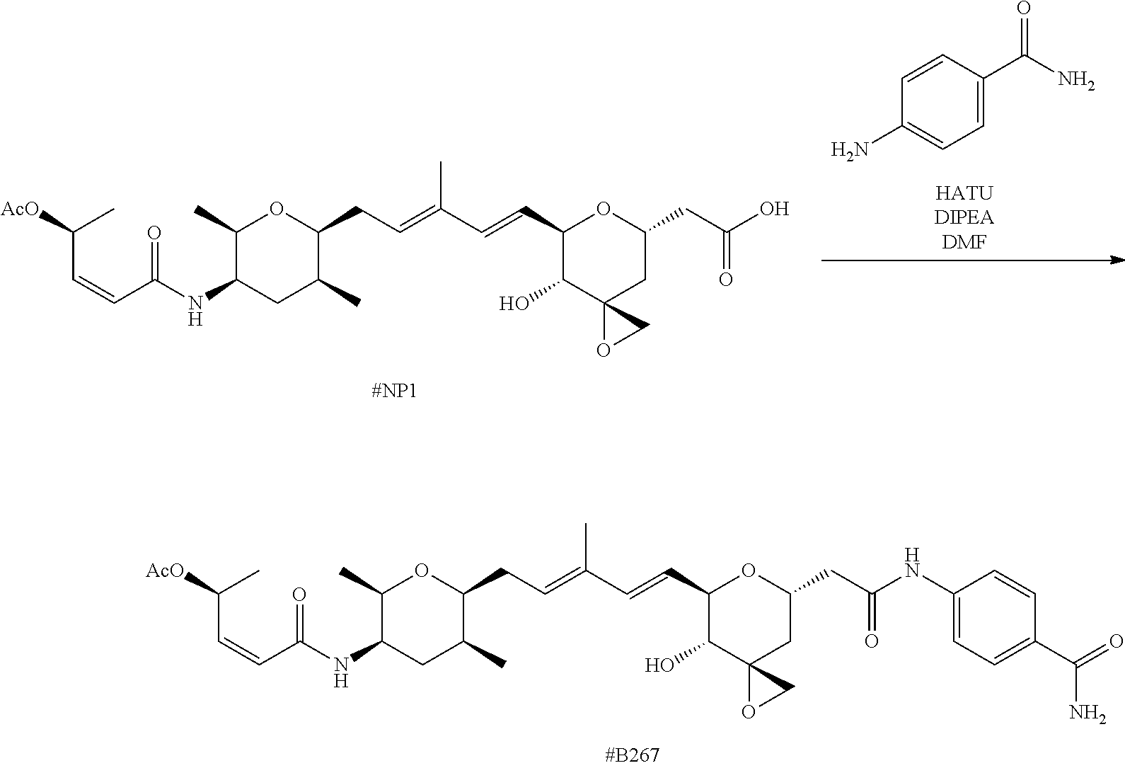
C(C=CC(=O)NC1CC(C)C(CC=C(C=CC2C(O)C3(CC(CC(NC4=CC=C(C(=O)N)C=C4)=O)O2)OC3)C)OC1C)(C)[AcO].C1=CC(C(N)=O)=CC=C1N.C(C=CC(=O)NC1CC(C)C(CC=C(C=CC2C(O)C3(CC(CC(O)=O)O2)OC3)C)OC1C)(C)[AcO]
